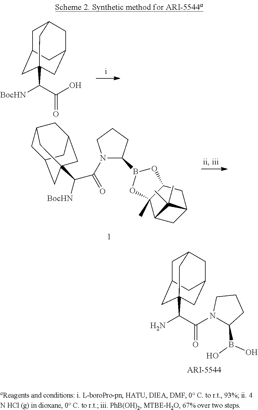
C1C2CC3(C(C(N4C(B(O)O)CCC4)=O)N)CC(CC1C3)C2.C1C2CC3(C(C(O)=O)[BocHN])CC(CC1C3)C2.N1(C(C([BocHN])C23CC4CC(CC(C2)C4)C3)=O)C(B2OC3(C)C(O2)CC2CC3C2(C)C)CCC1
